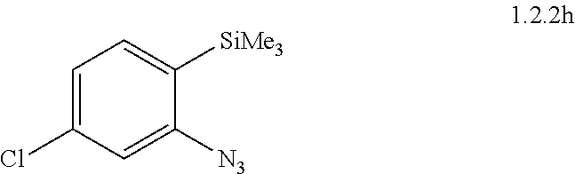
C1=C(Cl)C=C([N3])C([SiMe3])=C1
